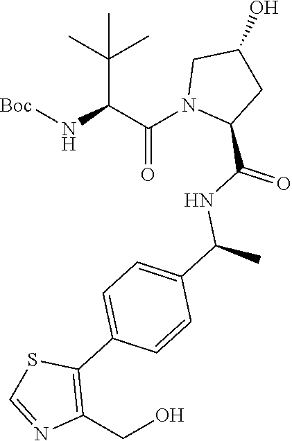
C(N1C(C(=O)NC(C)C2=CC=C(C3=C(CO)N=CS3)C=C2)CC(O)C1)(C(C(C)(C)C)N[Boc])=O
